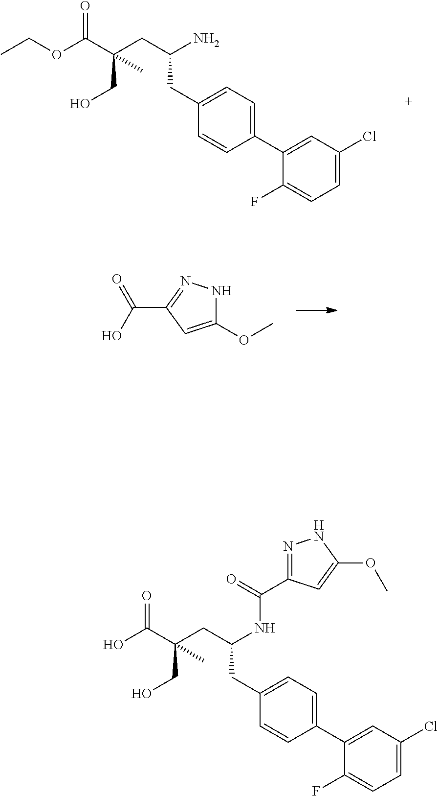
O(C(C(CO)(CC(N)CC1=CC=C(C2=CC(Cl)=CC=C2F)C=C1)C)=O)CC.C1(OC)=CC(C(O)=O)=NN1.OC(C(CO)(CC(NC(=O)C1=NNC(OC)=C1)CC1=CC=C(C2=CC(Cl)=CC=C2F)C=C1)C)=O
